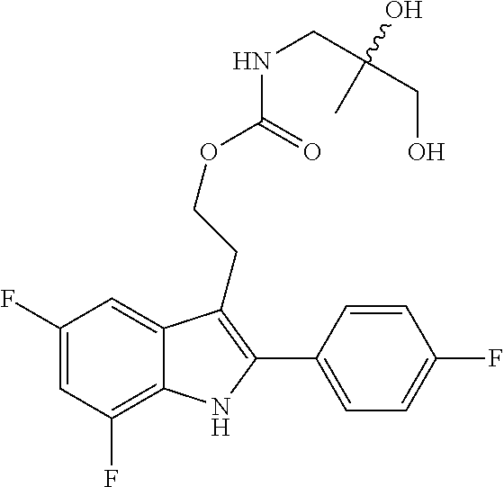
C1(F)=C2C(=CC(F)=C1)C(CCOC(=O)NCC(CO)(C)O)=C(C1=CC=C(F)C=C1)N2
